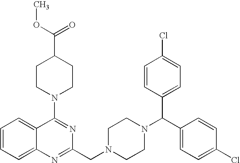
C1=CC=C2C(=C1)C(N1CCC(C(=O)OC)CC1)=NC(CN1CCN(C(C3=CC=C(Cl)C=C3)C3=CC=C(Cl)C=C3)CC1)=N2
